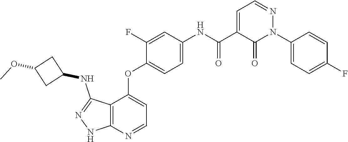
C12=C(N=CC=C1OC1=CC=C(NC(C3=CC=NN(C4=CC=C(F)C=C4)C3=O)=O)C=C1F)NN=C2NC1CC(OC)C1
